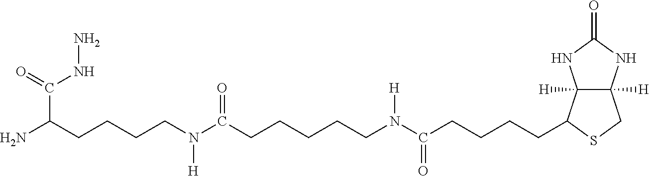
C12([H])C([H])(NC(=O)N1)CSC2CCCCC(N(CCCCCC(N(CCCCC(N)C(NN)=O)[H])=O)[H])=O
